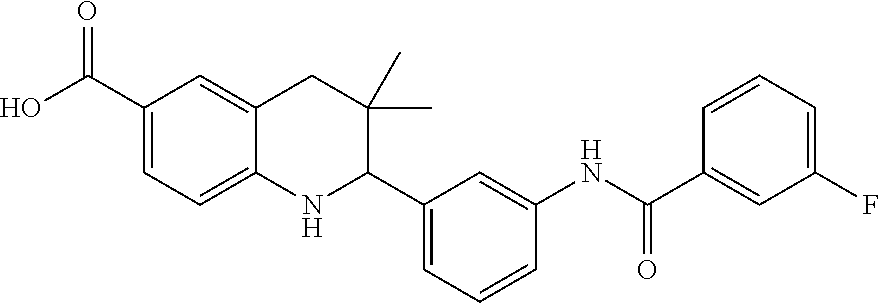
C1(C(O)=O)=CC=C2C(=C1)CC(C)(C)C(C1=CC=CC(NC(C3=CC(F)=CC=C3)=O)=C1)N2
